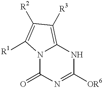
N12C(=O)N=C([OR6])NC1=C([R3])C([R2])=C2[R1]
